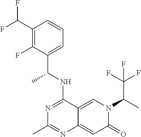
C1(C(F)F)=C(F)C(C(NC2=NC(C)=NC3=CC(=O)N(C(C)C(F)(F)F)C=C23)C)=CC=C1
